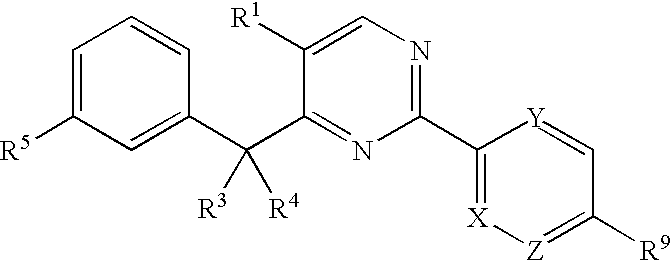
C1=C([R5])C=C(C(C2=NC(C3=[X][Z]=C([R9])C=[Y]3)=NC=C2[R1])([R3])[R4])C=C1
